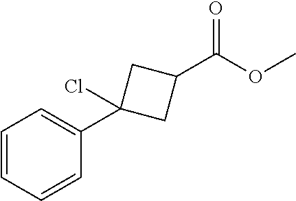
C1=CC=CC(C2(Cl)CC(C(OC)=O)C2)=C1
